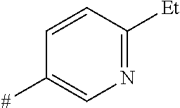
C1=CC([Et])=NC=C1[#]
